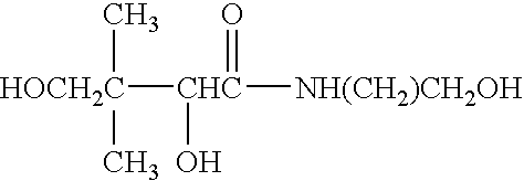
[HOCH2C]([CHC]([NH(CH2)CH2OH])(O)=O)(C)C
